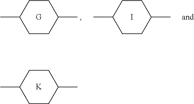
CC1CCC(C)CC1.[K].CC1CCC(C)CC1.I.C1CC(C)CCC1C
